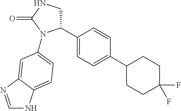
C1(C2=CC=C(C3CCC(F)(F)CC3)C=C2)CNC(=O)N1C1=CC=C2NC=NC2=C1
